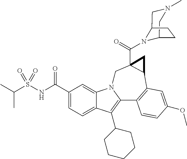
C1(C(NS(C(C)C)(=O)=O)=O)=CC=C2C(=C1)N1C(=C2C2CCCCC2)C2=C(C3C(C(=O)N4C5CN(C)CC4CC5)(C1)C3)C=C(OC)C=C2
